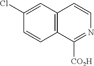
C12=C(C=C(Cl)C=C1)C=CN=C2[CO2H]
